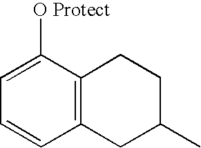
C12=C(CCC(C)C1)C([O Protect])=CC=C2
